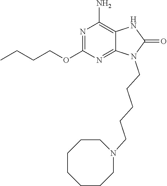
N1=C(OCCCC)N=C2C(=C1N)NC(=O)N2CCCCCN1CCCCCCC1
